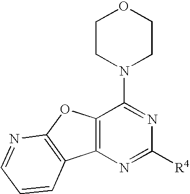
N1=C([R4])N=C(N2CCOCC2)C2=C1C1=C(O2)N=CC=C1
